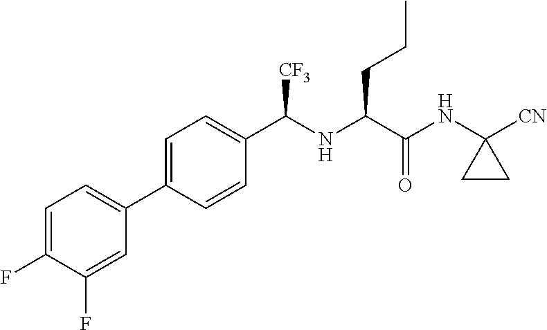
C1=C(F)C(F)=CC(C2=CC=C(C(NC(C(NC3([CN])CC3)=O)CCC)[CF3])C=C2)=C1
